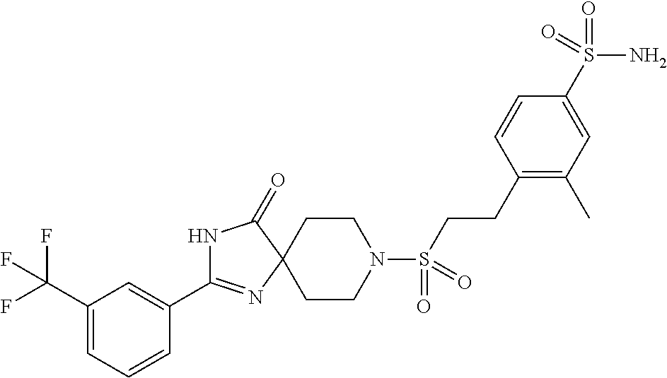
C1CN(S(CCC2=C(C)C=C(S(N)(=O)=O)C=C2)(=O)=O)CCC12C(=O)NC(C1=CC(C(F)(F)F)=CC=C1)=N2
